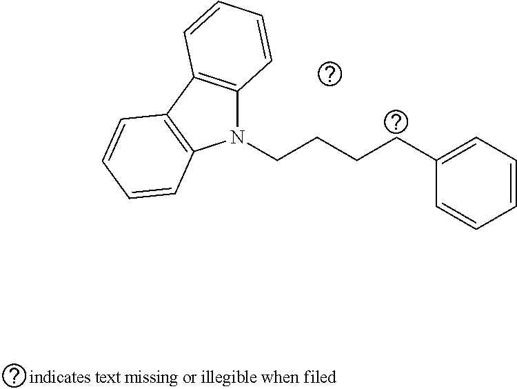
N1(CCCCC2=CC=CC=C2)C2=C(C3=C1C=CC=C3)C=CC=C2
